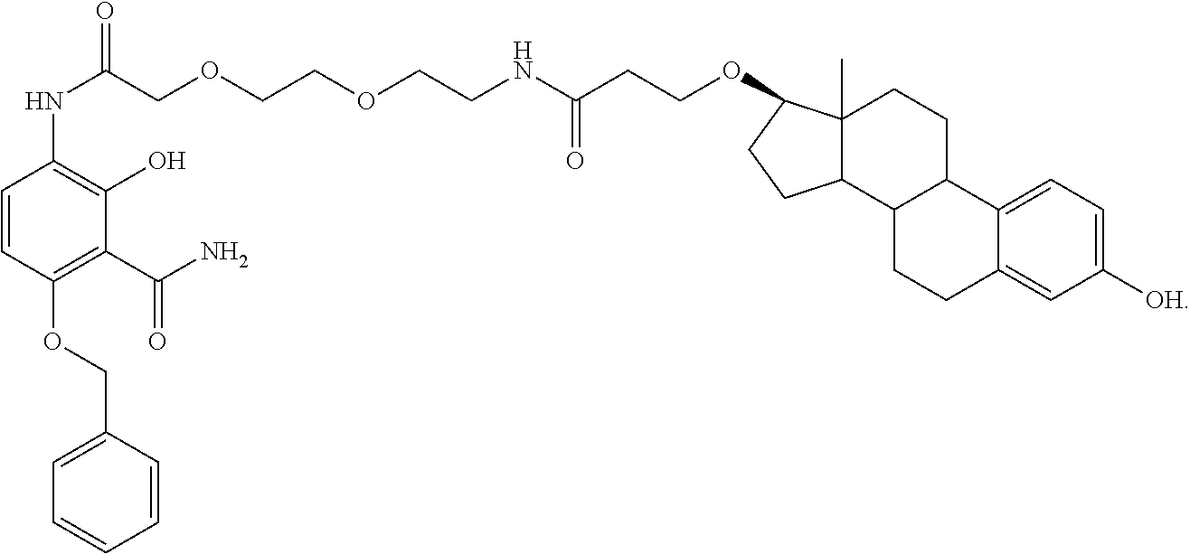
C1=CC(OCC2=CC=CC=C2)=C(C(=O)N)C(O)=C1NC(COCCOCCNC(CCOC1C2(C)C(C3C(CC2)C2=CC=C([OH])C=C2CC3)CC1)=O)=O
